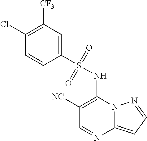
C1([NC])=C(NS(C2=CC([CF3])=C(Cl)C=C2)(=O)=O)N2C(=CC=N2)N=C1
